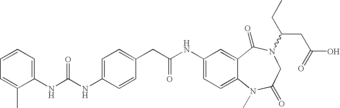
C1(NC(NC2=CC=C(CC(NC3=CC=C4C(=C3)C(=O)N(C(CC(O)=O)CC)CC(=O)N4C)=O)C=C2)=O)=CC=CC=C1C
